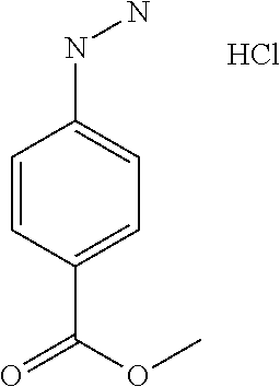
C1=CC(C(=O)OC)=CC=C1NN.Cl
